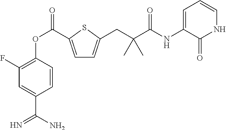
C1(F)=C(OC(=O)C2=CC=C(CC(C(=O)NC3=CC=CNC3=O)(C)C)S2)C=CC(C(N)=N)=C1
